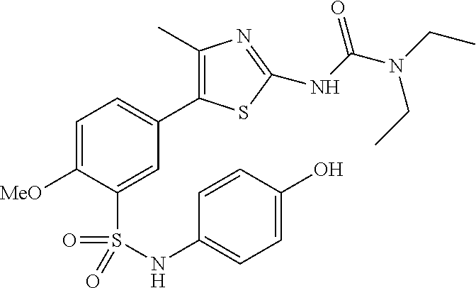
C1=C([MeO])C(S(NC2=CC=C(O)C=C2)(=O)=O)=CC(C2=C(C)N=C(NC(N(CC)CC)=O)S2)=C1
